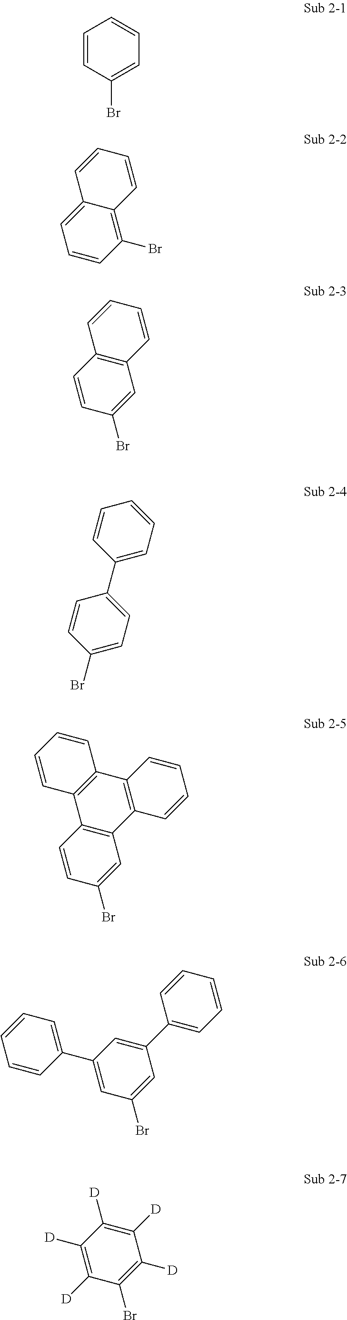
C1=CC(Br)=CC=C1.C1=CC(Br)=C2C(=C1)C=CC=C2.C1=CC2=C(C=C1Br)C=CC=C2.C1=CC(C2=CC=C(Br)C=C2)=CC=C1.C1=CC2=C(C=C1Br)C1=C(C3=C2C=CC=C3)C=CC=C1.C1=C(C2=CC=CC=C2)C=C(C2=CC=CC=C2)C=C1Br.C1([D])=C([D])C([D])=C([D])C([D])=C1Br
